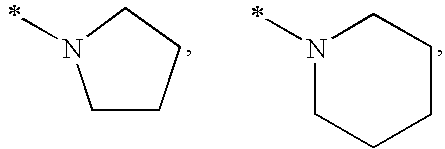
C1CCCN1C.C1CCCCN1C
